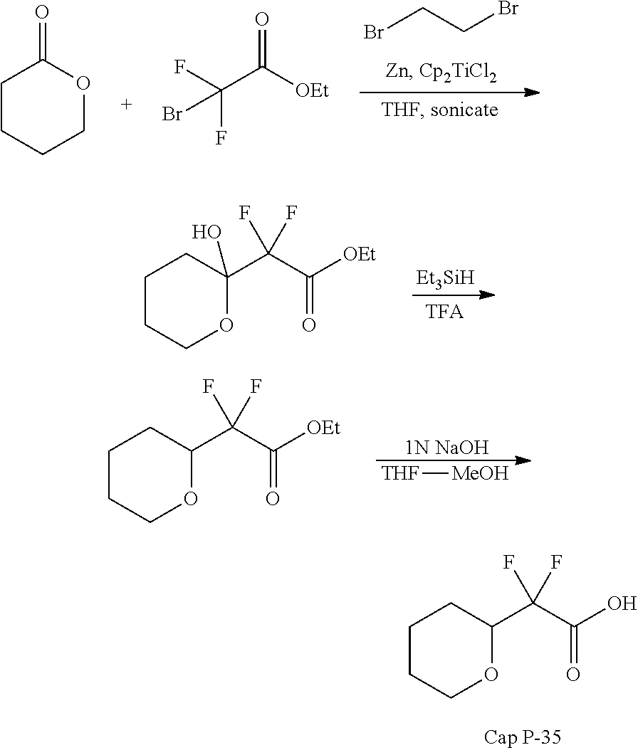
BrCCBr.C1CCCOC1=O.FC(C([OEt])=O)(F)Br.C1CC(C(C([OEt])=O)(F)F)(O)OCC1.[Et3SiH].C1CC(C(C(O)=O)(F)F)OCC1.[1N NaOH].C1CC(C(C([OEt])=O)(F)F)OCC1.[THF][MeOH]
